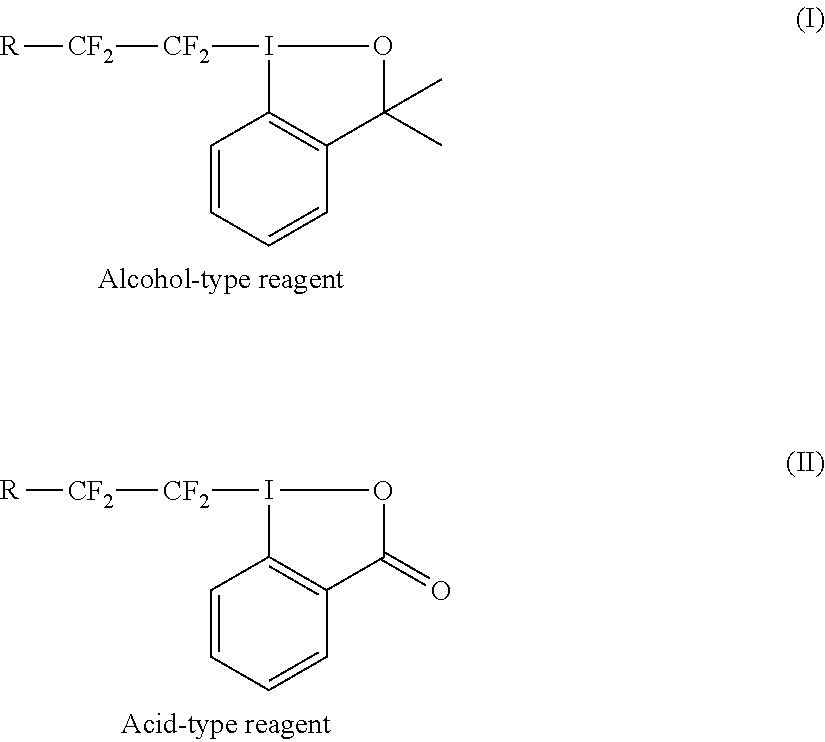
C12=C(C=CC=C1)C(C)(C)OI2[CF2][CF2][R].C12=C(C=CC=C1)C(=O)OI2[CF2][CF2][R]
